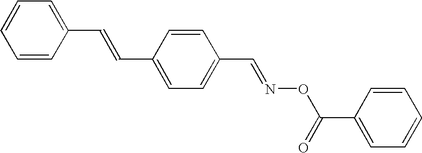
C1=CC=CC(C=CC2=CC=C(C=NOC(C3=CC=CC=C3)=O)C=C2)=C1
